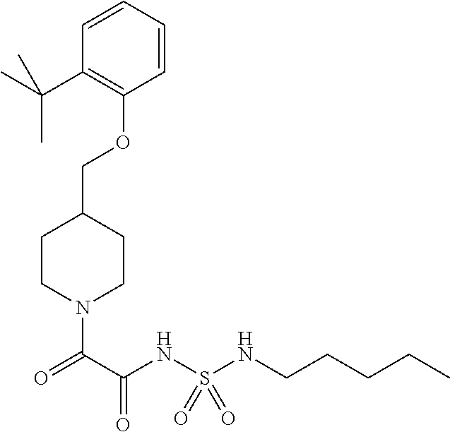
O(CC1CCN(C(C(NS(NCCCCC)(=O)=O)=O)=O)CC1)C1=C(C(C)(C)C)C=CC=C1
